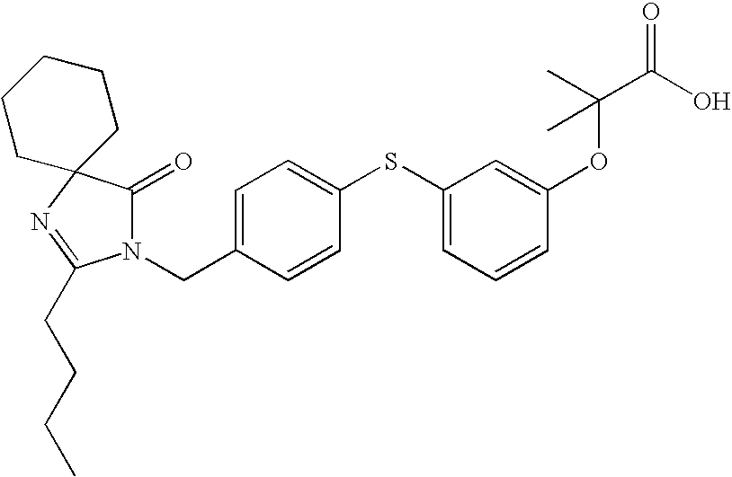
C12(N=C(CCCC)N(CC3=CC=C(SC4=CC=CC(OC(C)(C(O)=O)C)=C4)C=C3)C1=O)CCCCC2
